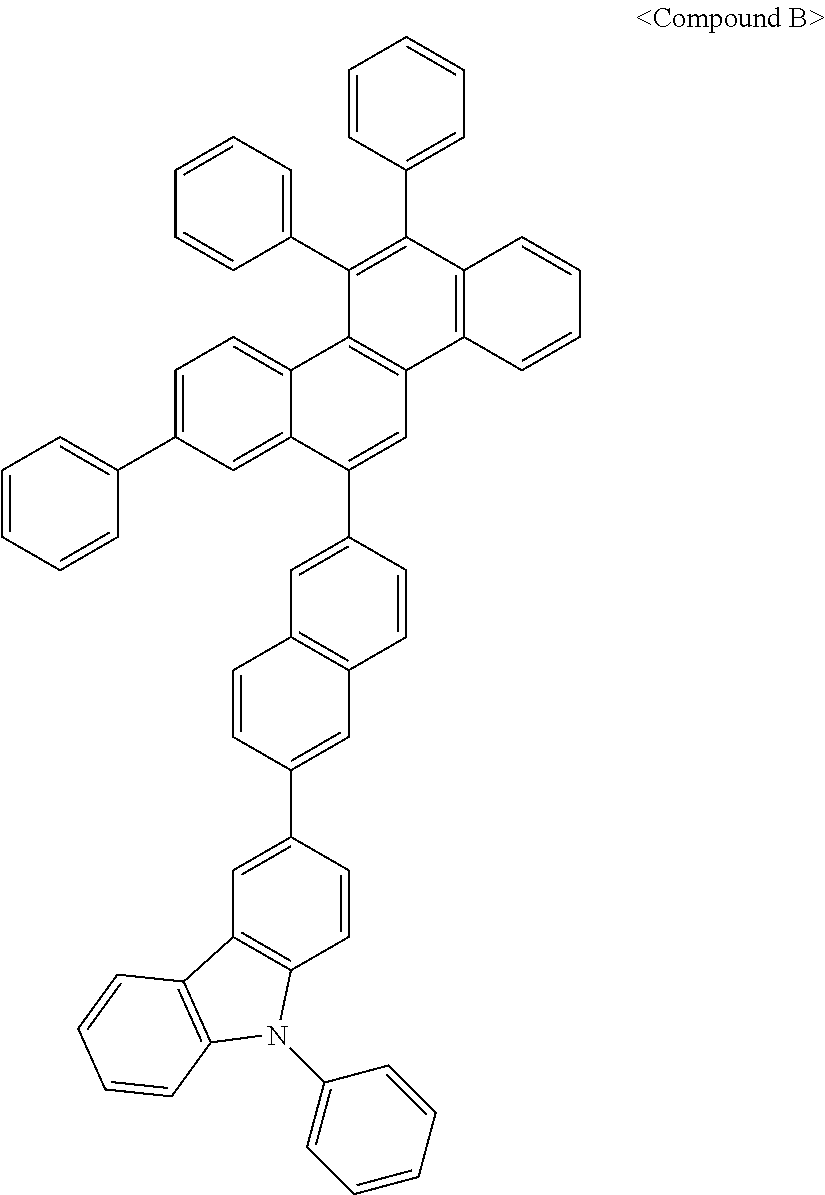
C12=CC=C(C3=CC=CC=C3)C=C1C(C1=CC3=C(C=C1)C=C(C1=CC4=C(C=C1)N(C1=CC=CC=C1)C1=C4C=CC=C1)C=C3)=CC1=C2C(C2=CC=CC=C2)=C(C2=CC=CC=C2)C2=C1C=CC=C2
